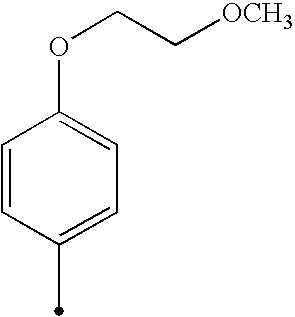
C1=CC(C)=CC=C1OCC[OCH3]
